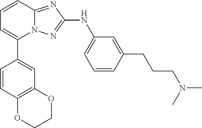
C1=CC2=NC(NC3=CC=CC(CCCN(C)C)=C3)=NN2C(C2=CC3=C(C=C2)OCCO3)=C1
